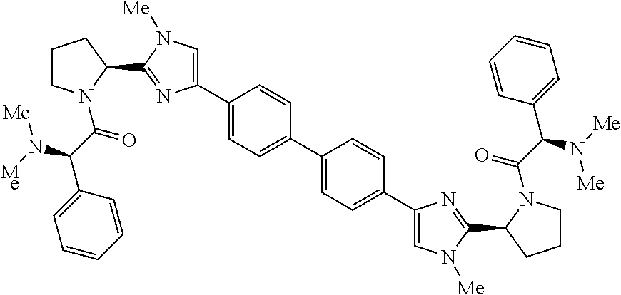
C1(C2=CN([Me])C(C3N(C(C(N([Me])[Me])C4=CC=CC=C4)=O)CCC3)=N2)=CC=C(C2=CC=C(C3=CN([Me])C(C4N(C(C(C5=CC=CC=C5)N([Me])[Me])=O)CCC4)=N3)C=C2)C=C1
